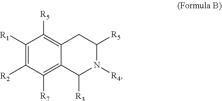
C1([R3])N([R4])C([R5])CC2=C([R5])C([R1])=C([R2])C([R7])=C12
